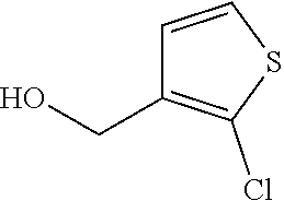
C1=CSC(Cl)=C1CO
